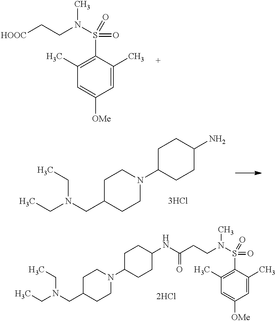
C1(C)=C(S(N(CCC(NC2CCC(N3CCC(CN(CC)CC)CC3)CC2)=O)C)(=O)=O)C(C)=CC([OMe])=C1.C1(C)=C(S(N(CC[HOOC])C)(=O)=O)C(C)=CC([OMe])=C1.C1C(CN(CC)CC)CCN(C2CCC(N)CC2)C1
